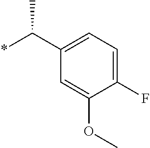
C1=C(F)C(OC)=CC(C(*)C)=C1
